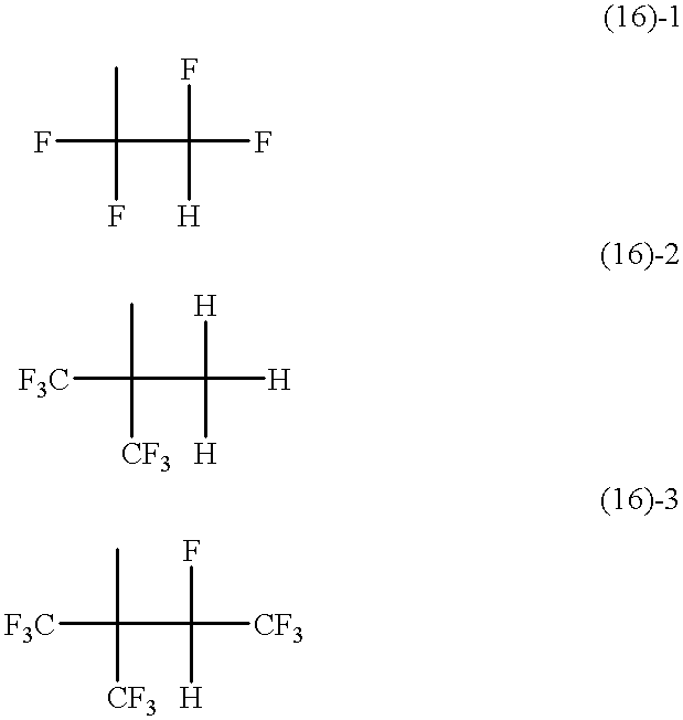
FC(C)(F)C(F)([H])F.[F3C]C(C)([CF3])C([H])([H])[H].[F3C]C(C)([CF3])C(F)([H])[CF3]
